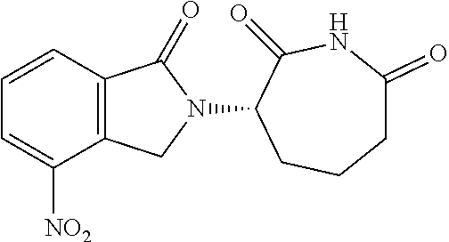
C1=CC2=C(C([NO2])=C1)CN(C1C(=O)NC(=O)CCC1)C2=O
